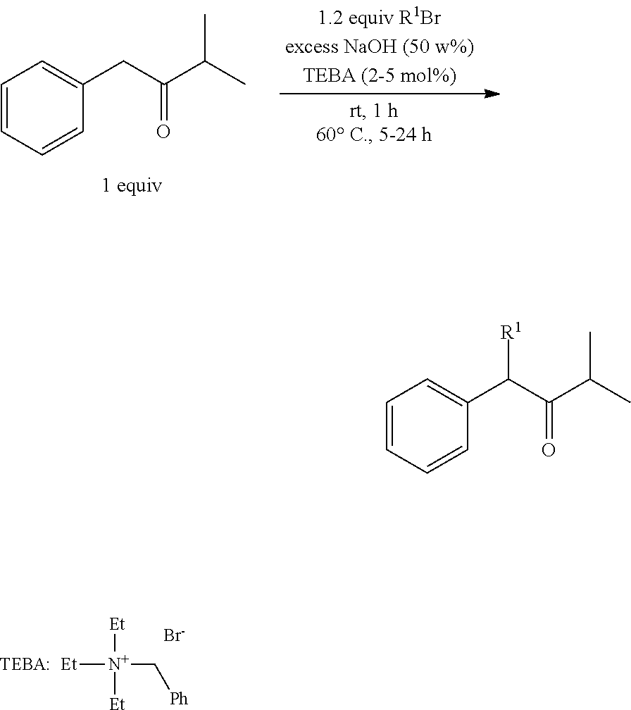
C1=CC=CC(CC(C(C)C)=O)=C1.[Et][N+](C[Ph])([Et])[Et].[Br-].[TEBA:].C1=CC=CC(C(C(C(C)C)=O)[R1])=C1
